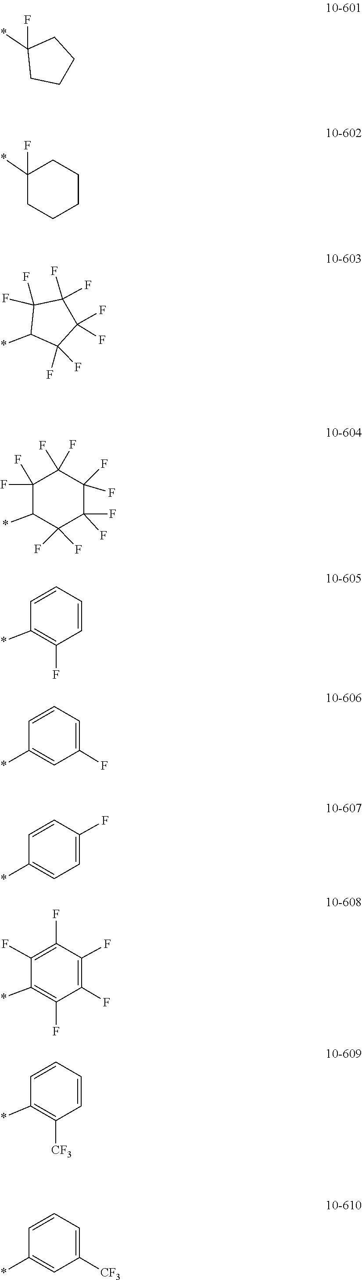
*C1(F)CCCC1.C1(*)(F)CCCCC1.C1(*)C(F)(F)C(F)(F)C(F)(F)C1(F)F.C1(*)C(F)(F)C(F)(F)C(F)(F)C(F)(F)C1(F)F.*C1=C(F)C=CC=C1.*C1=CC(F)=CC=C1.C1=CC(F)=CC=C1*.C1(*)=C(F)C(F)=C(F)C(F)=C1F.C1(*)=C([CF3])C=CC=C1.*C1=CC([CF3])=CC=C1
